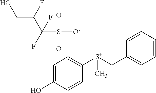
OCC(C(S([O-])(=O)=O)(F)F)F.C1([S+](CC2=CC=CC=C2)C)=CC=C(O)C=C1
